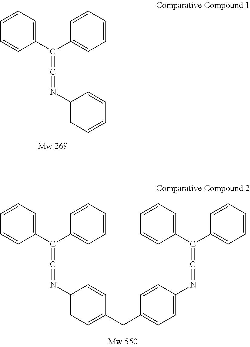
C(=C=NC1=CC=CC=C1)(C1=CC=CC=C1)C1=CC=CC=C1.C(=C=NC1=CC=C(CC2=CC=C(N=C=C(C3=CC=CC=C3)C3=CC=CC=C3)C=C2)C=C1)(C1=CC=CC=C1)C1=CC=CC=C1
